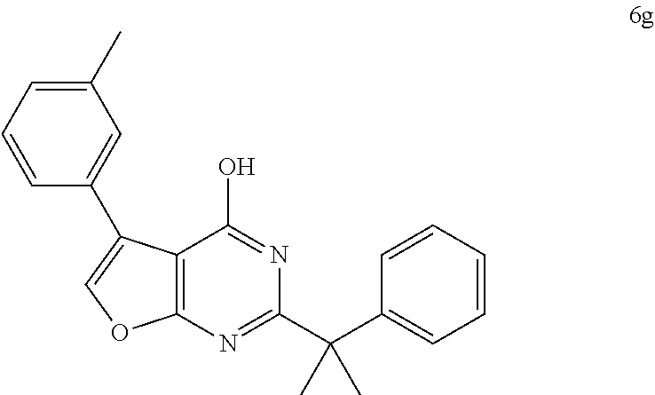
C12=C(N=C(C(C3=CC=CC=C3)(C)C)N=C1O)OC=C2C1=CC(C)=CC=C1
